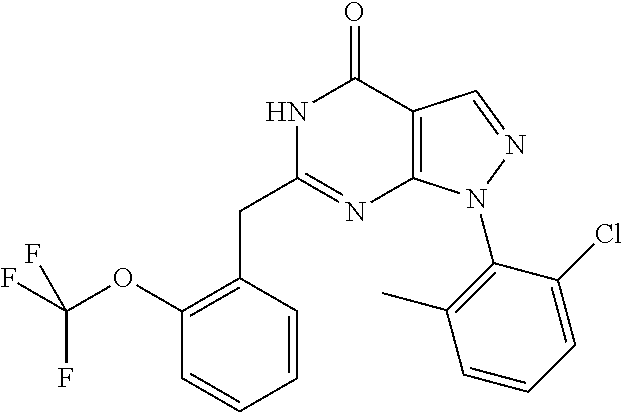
C1(OC(F)(F)F)=C(CC2=NC3=C(C(=O)N2)C=NN3C2=C(C)C=CC=C2Cl)C=CC=C1
